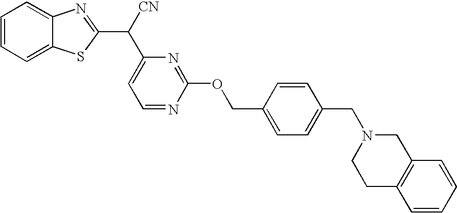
C1=CC=C2C(=C1)N=C(C([CN])C1=CC=NC(OCC3=CC=C(CN4CCC5=C(C4)C=CC=C5)C=C3)=N1)S2
